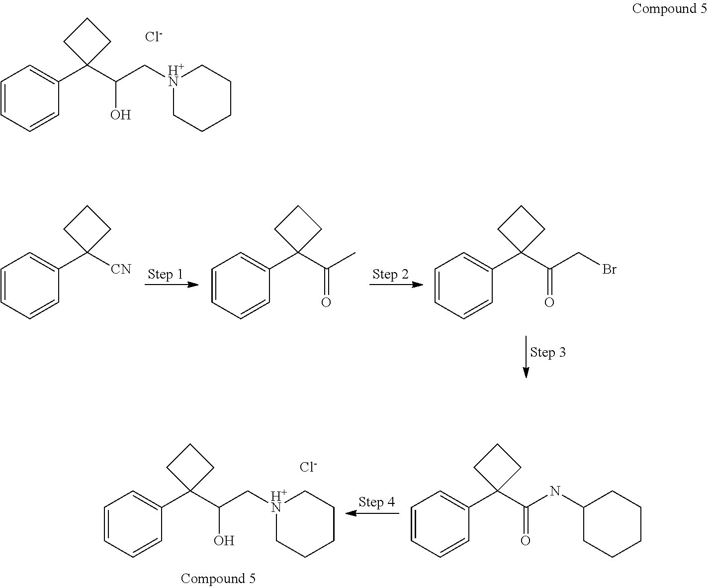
C1=CC=CC(C2(C(C[H+N]3CCCCC3)O)CCC2)=C1.[Cl-].C1=CC=CC(C2([CN])CCC2)=C1.C1=CC=CC(C2(C(C)=O)CCC2)=C1.C1=CC=CC(C2(C(CBr)=O)CCC2)=C1.C1=CC=CC(C2(C(C[H+N]3CCCCC3)O)CCC2)=C1.[Cl-].C1=CC=CC(C2(C(NC3CCCCC3)=O)CCC2)=C1
